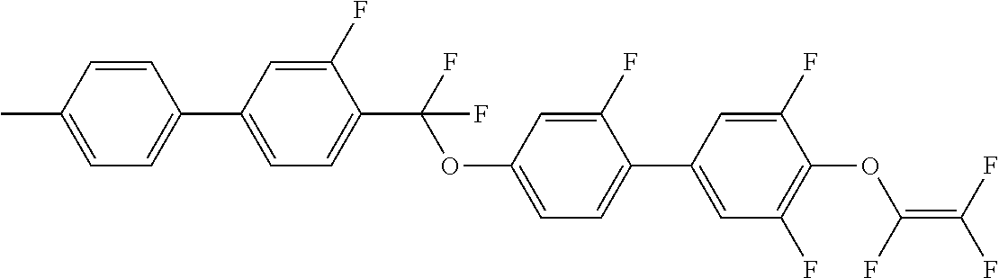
C1(C2=CC=C(C(OC3=CC=C(C4=CC(F)=C(OC(F)=C(F)F)C(F)=C4)C(F)=C3)(F)F)C(F)=C2)=CC=C(C)C=C1
